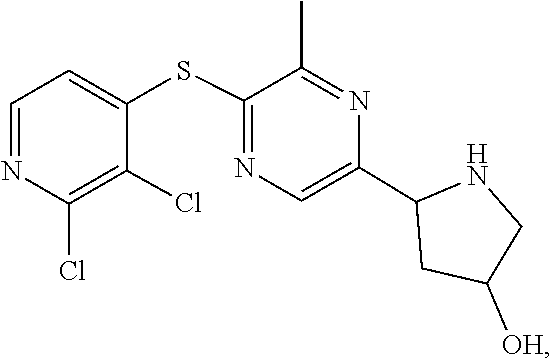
C1(C2=CN=C(SC3=CC=NC(Cl)=C3Cl)C(C)=N2)CC([OH])CN1
